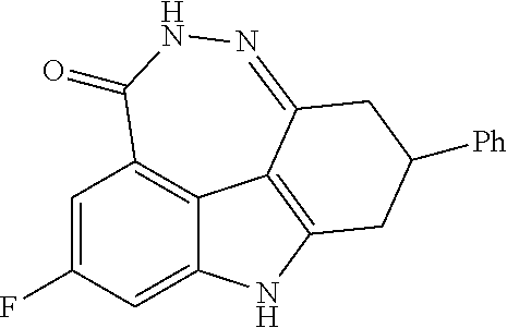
C1=C(F)C=C2C3=C1C(=O)NN=C1C3=C(N2)CC([Ph])C1
